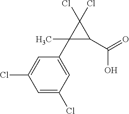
C1=C(Cl)C=C(C2(C)C(C(=O)O)C2(Cl)Cl)C=C1Cl
